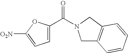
[O2N]C1=CC=C(C(N2CC3=C(C2)C=CC=C3)=O)O1
